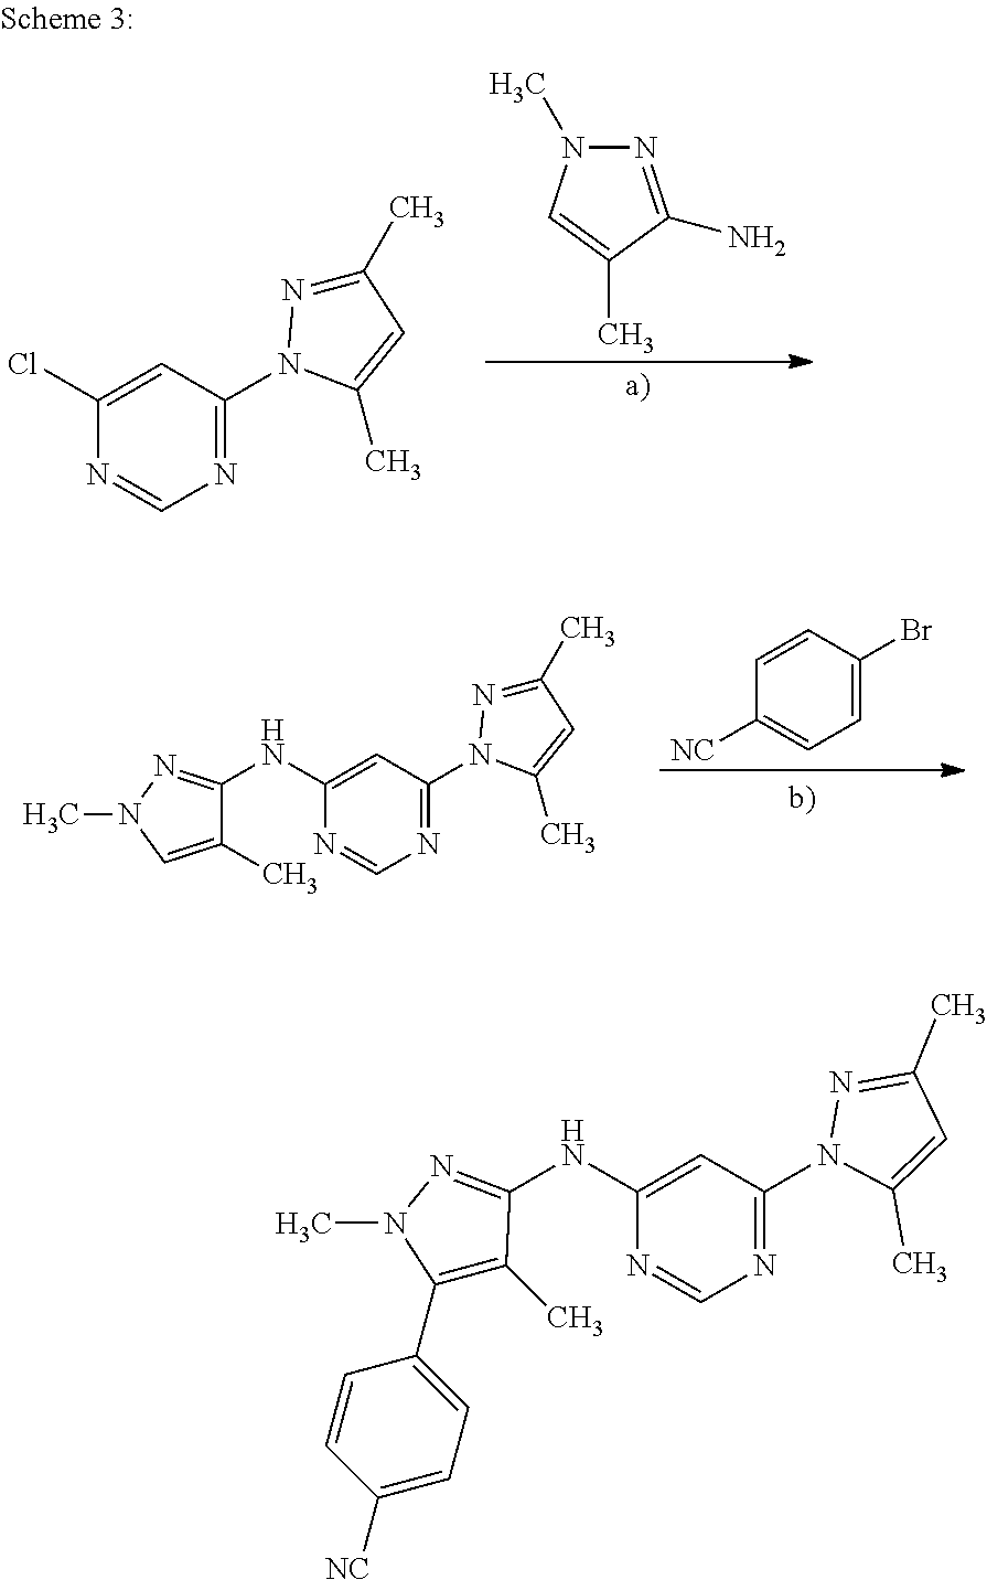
N1=C(N)C(C)=CN1C.N1=C(N2N=C(C)C=C2C)C=C(Cl)N=C1.C1=C(Br)C=CC([NC])=C1.N1=C(N2N=C(C)C=C2C)C=C(NC2=NN(C)C=C2C)N=C1.C1(C2=CC=C([NC])C=C2)=C(C)C(NC2=CC(N3N=C(C)C=C3C)=NC=N2)=NN1C
